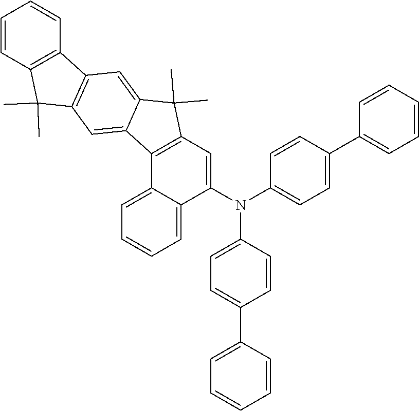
C1=C2C(=CC=C1)C1=C(C=C2N(C2=CC=C(C3=CC=CC=C3)C=C2)C2=CC=C(C3=CC=CC=C3)C=C2)C(C)(C)C2=CC3=C(C=C12)C(C)(C)C1=C3C=CC=C1
